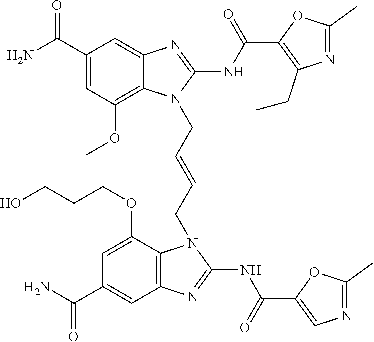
NC(C1=CC(OC)=C2C(=C1)N=C(NC(=O)C1=C(CC)N=C(C)O1)N2CC=CCN1C2=C(C=C(C(N)=O)C=C2OCCCO)N=C1NC(=O)C1=CN=C(C)O1)=O
